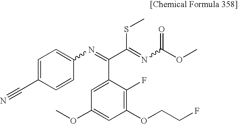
C1=C(C#N)C=CC(N=C(C(=NC(OC)=O)SC)C2=CC(OC)=CC(OCCF)=C2F)=C1
